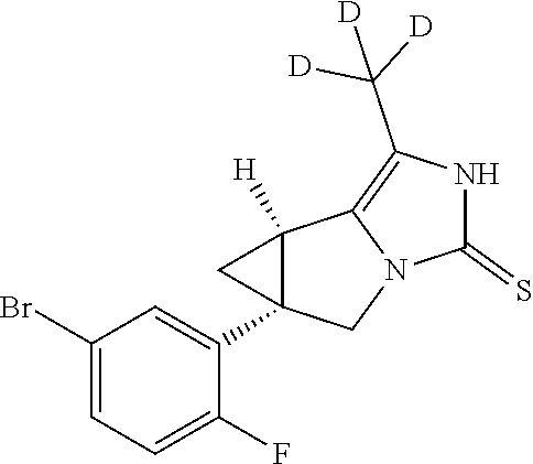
C1(Br)=CC=C(F)C(C23C([H])(C4=C(C([D])([D])[D])NC(=S)N4C2)C3)=C1
